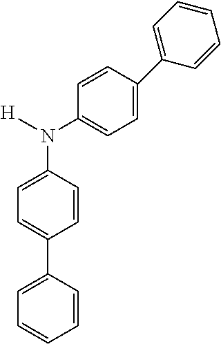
C1(C2=CC=CC=C2)=CC=C(N(C2=CC=C(C3=CC=CC=C3)C=C2)[H])C=C1
